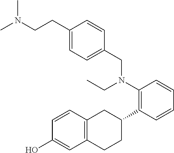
C1(O)=CC2=C(C=C1)CC(C1=C(N(CC)CC3=CC=C(CCN(C)C)C=C3)C=CC=C1)CC2
